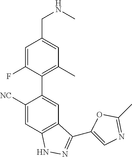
C1([NC])=CC2=C(C=C1C1=C(C)C=C(CNC)C=C1F)C(C1=CN=C(C)O1)=NN2
